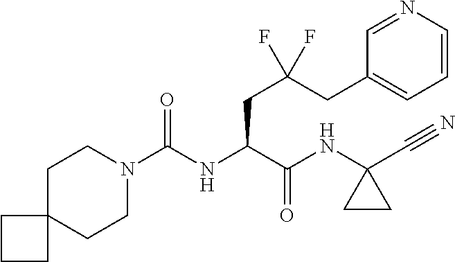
C1CN(C(NC(C(NC2(C#N)CC2)=O)CC(CC2=CC=CN=C2)(F)F)=O)CCC12CCC2
